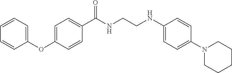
C1(OC2=CC=C(C(NCCNC3=CC=C(N4CCCCC4)C=C3)=O)C=C2)=CC=CC=C1
